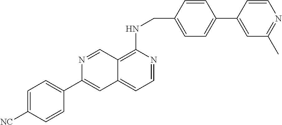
C12=C(NCC3=CC=C(C4=CC(C)=NC=C4)C=C3)N=CC=C1C=C(C1=CC=C([NC])C=C1)N=C2
